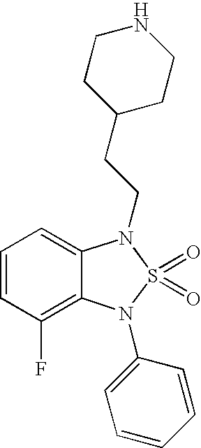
C1=CC(F)=C2C(=C1)N(CCC1CCNCC1)S(=O)(=O)N2C1=CC=CC=C1
